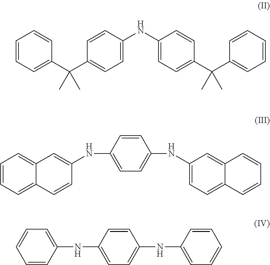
C1=CC=C(C(C2=CC=C(NC3=CC=C(C(C4=CC=CC=C4)(C)C)C=C3)C=C2)(C)C)C=C1.C1=CC=C2C(=C1)C=C(NC1=CC=C(NC3=CC=C4C(=C3)C=CC=C4)C=C1)C=C2.C1=CC(NC2=CC=C(NC3=CC=CC=C3)C=C2)=CC=C1
